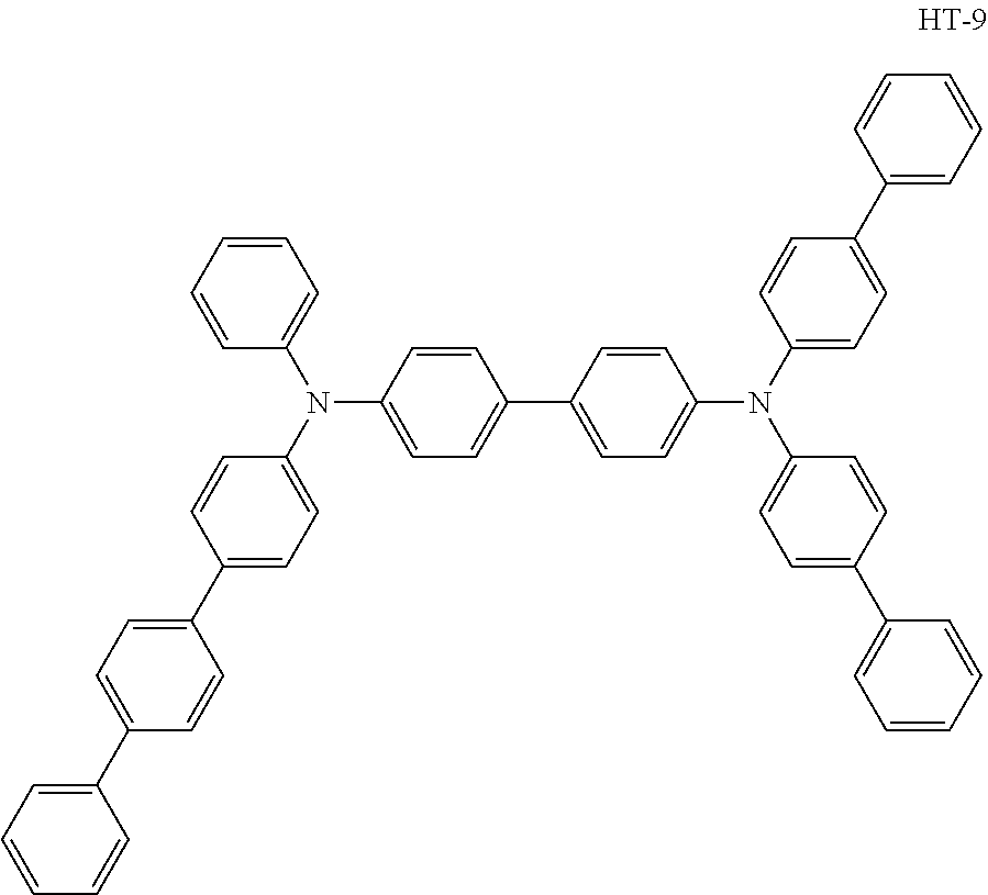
C1=CC(N(C2=CC=CC=C2)C2=CC=C(C3=CC=C(C4=CC=CC=C4)C=C3)C=C2)=CC=C1C1=CC=C(N(C2=CC=C(C3=CC=CC=C3)C=C2)C2=CC=C(C3=CC=CC=C3)C=C2)C=C1
